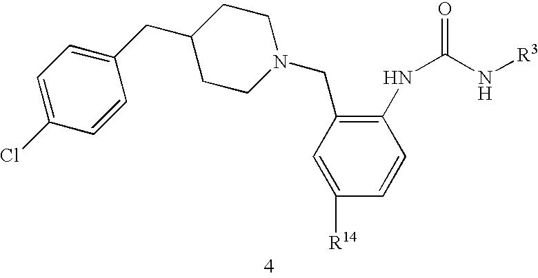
C1(CC2=CC=C(Cl)C=C2)CCN(CC2=C(NC(N[R3])=O)C=CC([R14])=C2)CC1
